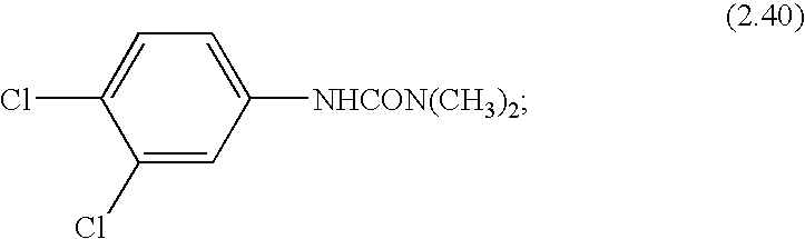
C1(Cl)=CC([NHCON(CH3)2])=CC=C1Cl
